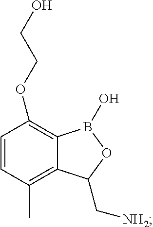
C1=CC(C)=C2C(=C1OCCO)B(O)OC2C[NH2]
